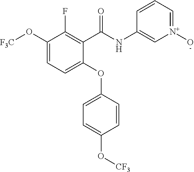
C1(C(NC2=C[N+](O)=CC=C2)=O)=C(F)C(O[F3C])=CC=C1OC1=CC=C(O[CF3])C=C1
